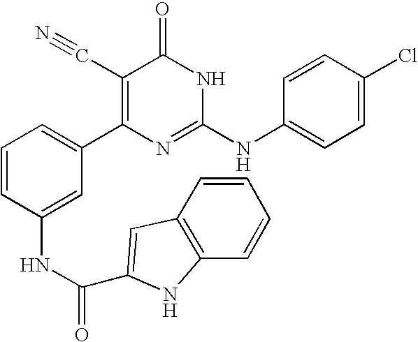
C1(NC(=O)C2=CC3=C(N2)C=CC=C3)=CC(C2=C(C#N)C(=O)NC(NC3=CC=C(Cl)C=C3)=N2)=CC=C1
